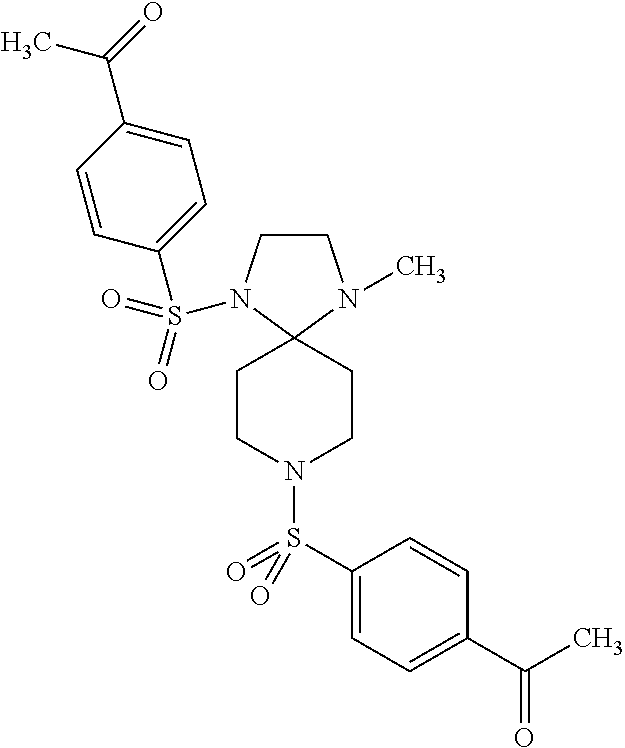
C1CN(S(=O)(=O)C2=CC=C(C(=O)C)C=C2)C2(N1C)CCN(S(C1=CC=C(C(C)=O)C=C1)(=O)=O)CC2
